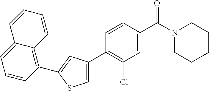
C1(C2=C(Cl)C=C(C(N3CCCCC3)=O)C=C2)=CSC(C2=C3C(=CC=C2)C=CC=C3)=C1
